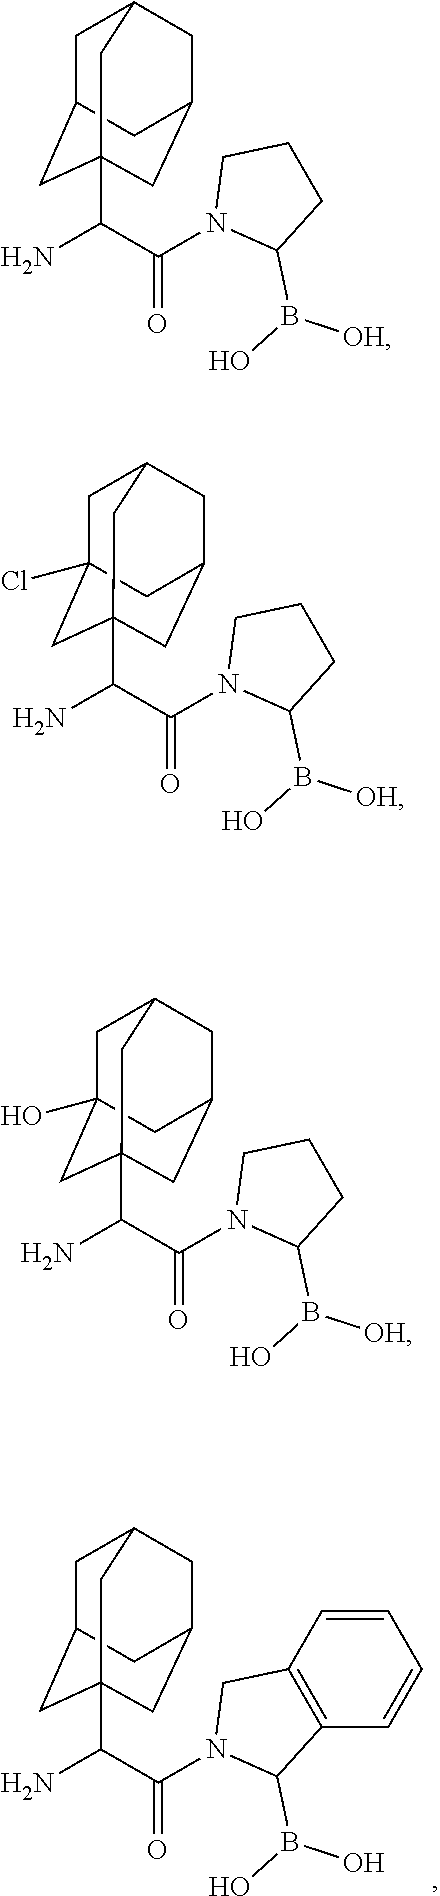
C1C2CC3(C(N)C(=O)N4C(B(O)O)C5=C(C4)C=CC=C5)CC(CC1C3)C2.C1C2CC3(C(N)C(=O)N4C(B([OH])O)CCC4)CC(CC1C3)C2.C1C2(Cl)CC3(C(N)C(=O)N4C(B([OH])O)CCC4)CC(CC1C3)C2.C1C2(O)CC3(C(N)C(=O)N4C(B([OH])O)CCC4)CC(CC1C3)C2
